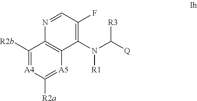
[A5]1=C([R2a])[A4]=C([R2b])C2=C1C(N(C([Q])[R3])[R1])=C(F)C=N2
